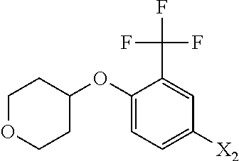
C1OCCC(OC2=CC=C([X2])C=C2C(F)(F)F)C1
